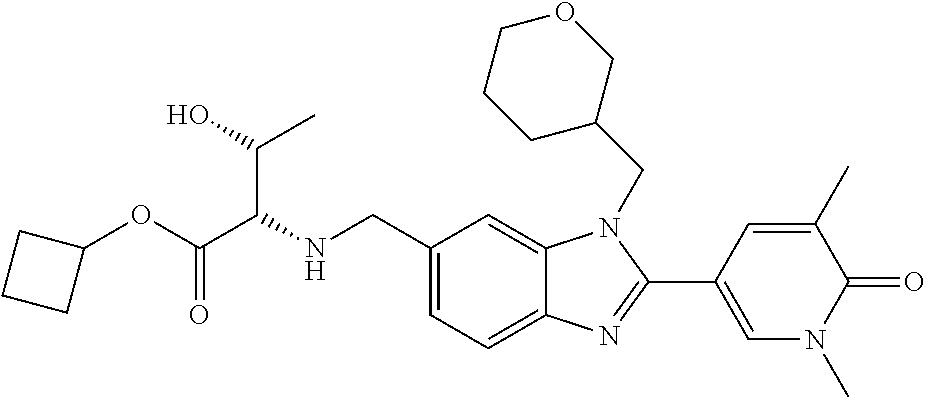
C1(CNC(C(OC2CCC2)=O)C(C)O)=CC=C2C(=C1)N(CC1COCCC1)C(C1=CN(C)C(=O)C(C)=C1)=N2
